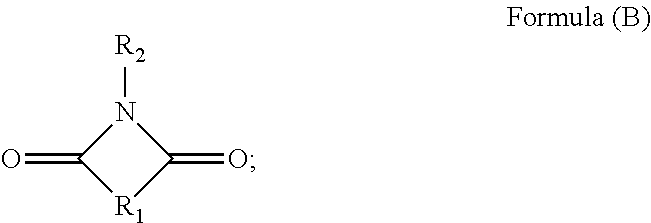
N1([R2])C(=O)[R1]C1=O
